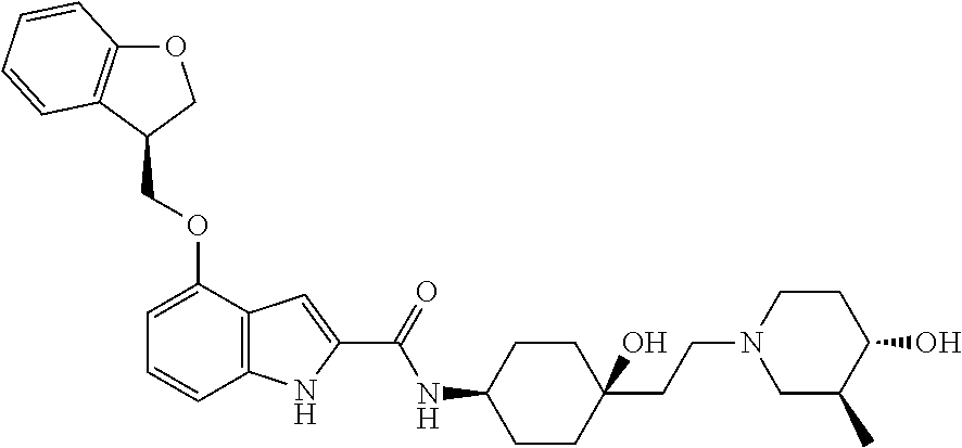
O1C2=C(C(COC3=CC=CC4=C3C=C(C(=O)NC3CCC(CCN5CC(C)C(O)CC5)(O)CC3)N4)C1)C=CC=C2
